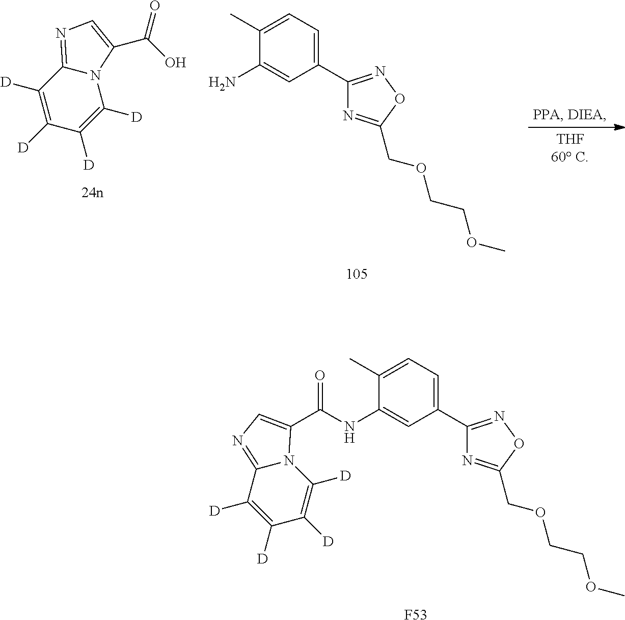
C1([D])=C([D])C([D])=C([D])N2C1=NC=C2C(O)=O.C1(C)=CC=C(C2=NOC(COCCOC)=N2)C=C1N.C1(C)=CC=C(C2=NOC(COCCOC)=N2)C=C1NC(=O)C1=CN=C2C([D])=C([D])C([D])=C([D])N21.[F53]
